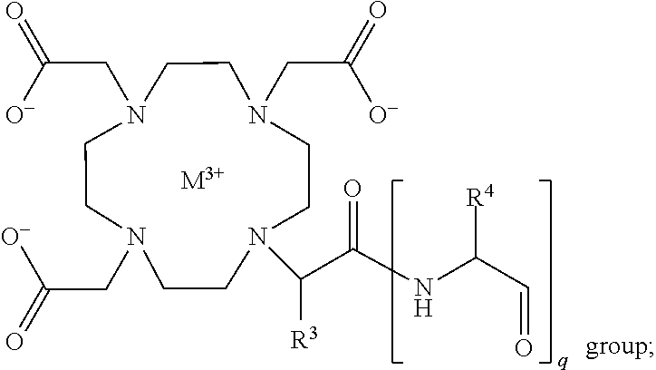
N1(CC(=O)[O-])CCN(CC(=O)[O-])CCN(CC(=O)[O-])CCN(C(C(=O)NC([R4])C=O)[R3])CC1.[M3+]
